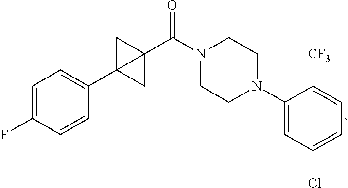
C1=C(F)C=CC(C23CC2(C(N2CCN(C4=CC(Cl)=CC=C4[CF3])CC2)=O)C3)=C1
